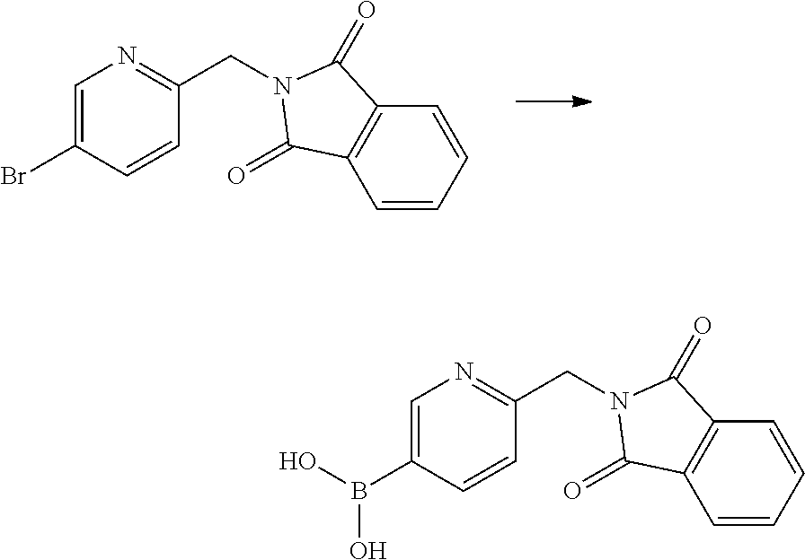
C1=C(Br)C=CC(CN2C(=O)C3=C(C=CC=C3)C2=O)=N1.C1=C(B(O)O)C=CC(CN2C(=O)C3=C(C=CC=C3)C2=O)=N1
